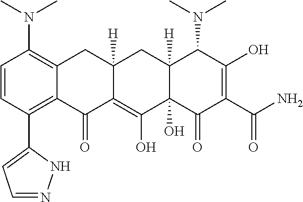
C1=CC(C2=CC=NN2)=C2C(=C1N(C)C)CC1([H])C(=C(O)C3(O)C([H])(C1)C(N(C)C)C(O)=C(C(N)=O)C3=O)C2=O
